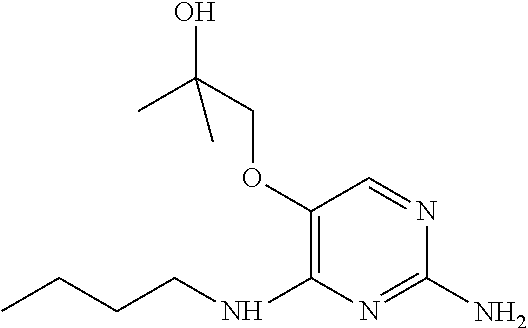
C1(OCC(O)(C)C)=C(NCCCC)N=C(N)N=C1
